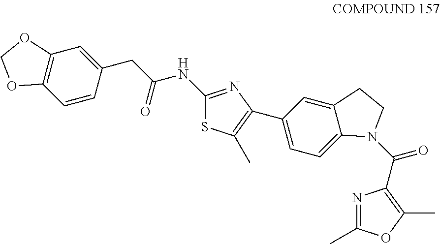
C12=C(C=CC(CC(NC3=NC(C4=CC=C5C(=C4)CCN5C(C4=C(C)OC(C)=N4)=O)=C(C)S3)=O)=C1)OCO2
